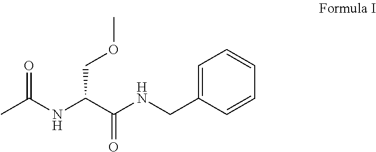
C1=C(CNC(C(NC(C)=O)COC)=O)C=CC=C1
